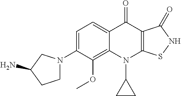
C12=C(OC)C(N3CCC(N)C3)=CC=C1C(=O)C1=C(N2C2CC2)SNC1=O
